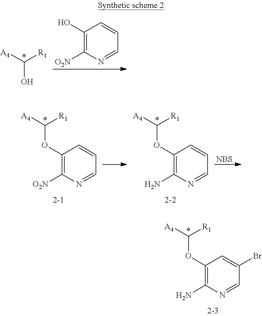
OC([A4])[R1].C1(O)=C([O2N])N=CC=C1.C1(OC([A4])[R1])=C([O2N])N=CC=C1.C1(OC([A4])[R1])=C(N)N=CC=C1.[NBS].C1(OC([A4])[R1])=C(N)N=CC(Br)=C1
